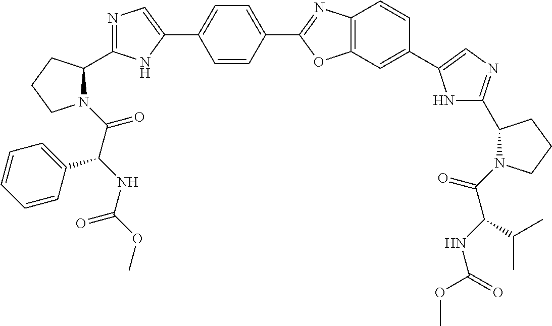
C(=O)(C(NC(=O)OC)C1=CC=CC=C1)N1C(C2=NC=C(C3=CC=C(C4=NC5=C(O4)C=C(C4=CN=C(C6N(C(C(NC(OC)=O)C(C)C)=O)CCC6)N4)C=C5)C=C3)N2)CCC1
